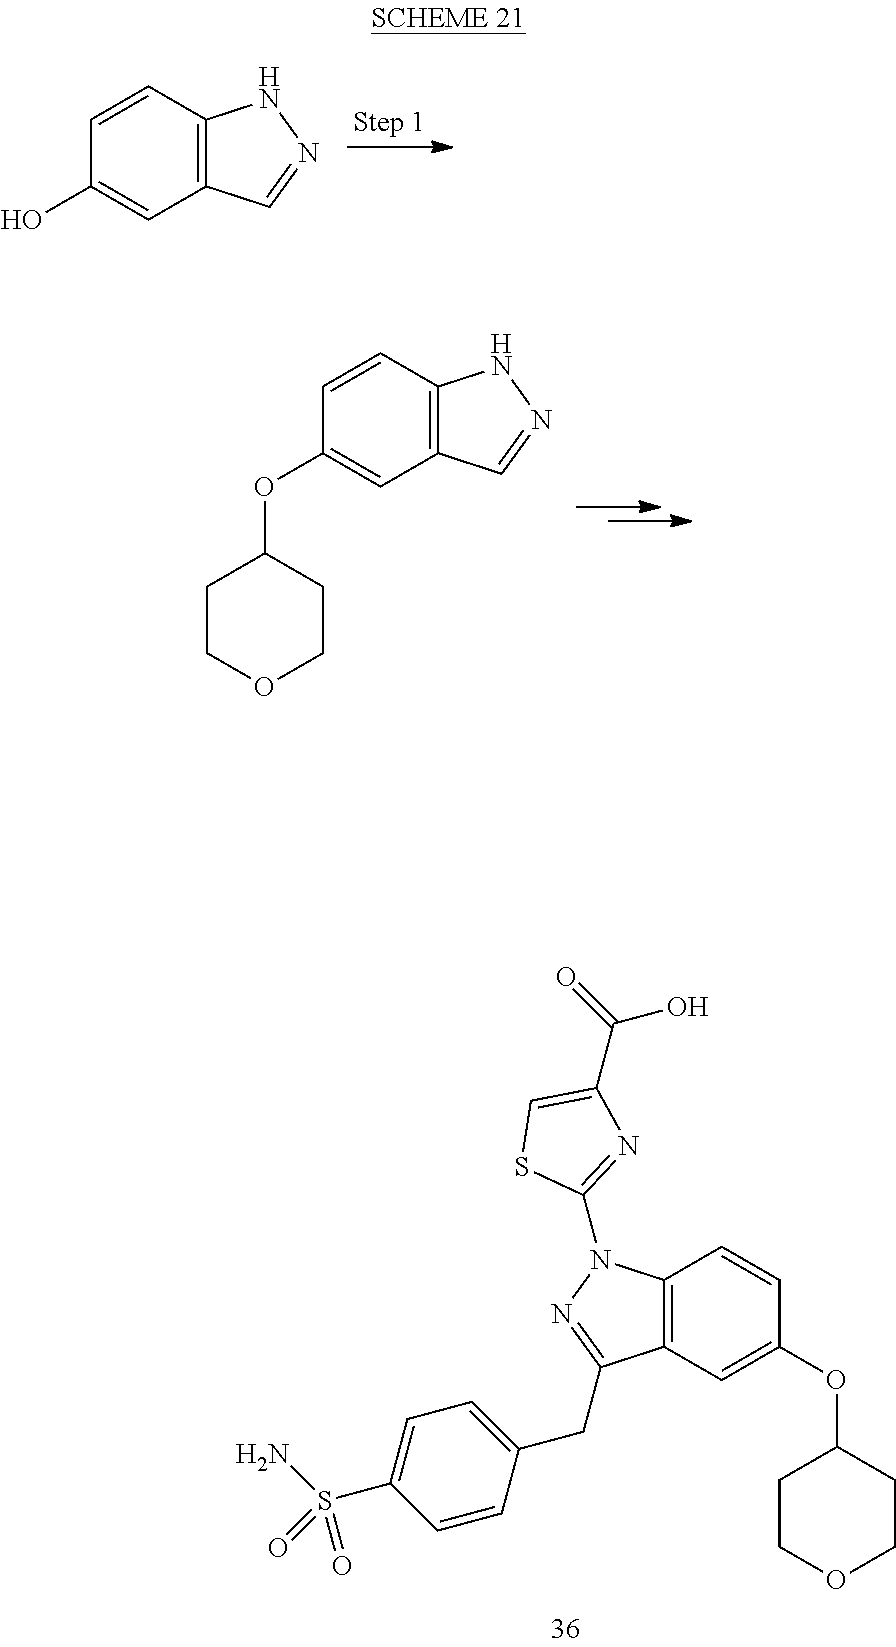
C12=C(C=C(OC3CCOCC3)C=C1)C(CC1=CC=C(S(N)(=O)=O)C=C1)=NN2C1=NC(C(=O)O)=CS1.C12=C(C=C(OC3CCOCC3)C=C1)C=NN2.C12=C(C=C(O)C=C1)C=NN2
